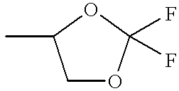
C1OC(F)(F)OC1C
